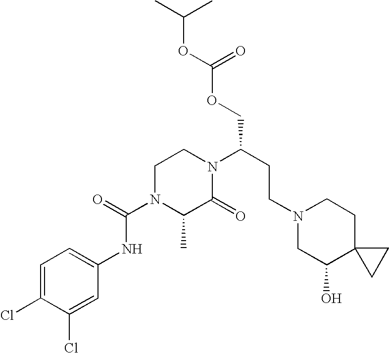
C(OCC(CCN1CC(O)C2(CC1)CC2)N1CCN(C(=O)NC2=CC=C(Cl)C(Cl)=C2)C(C)C1=O)(OC(C)C)=O
